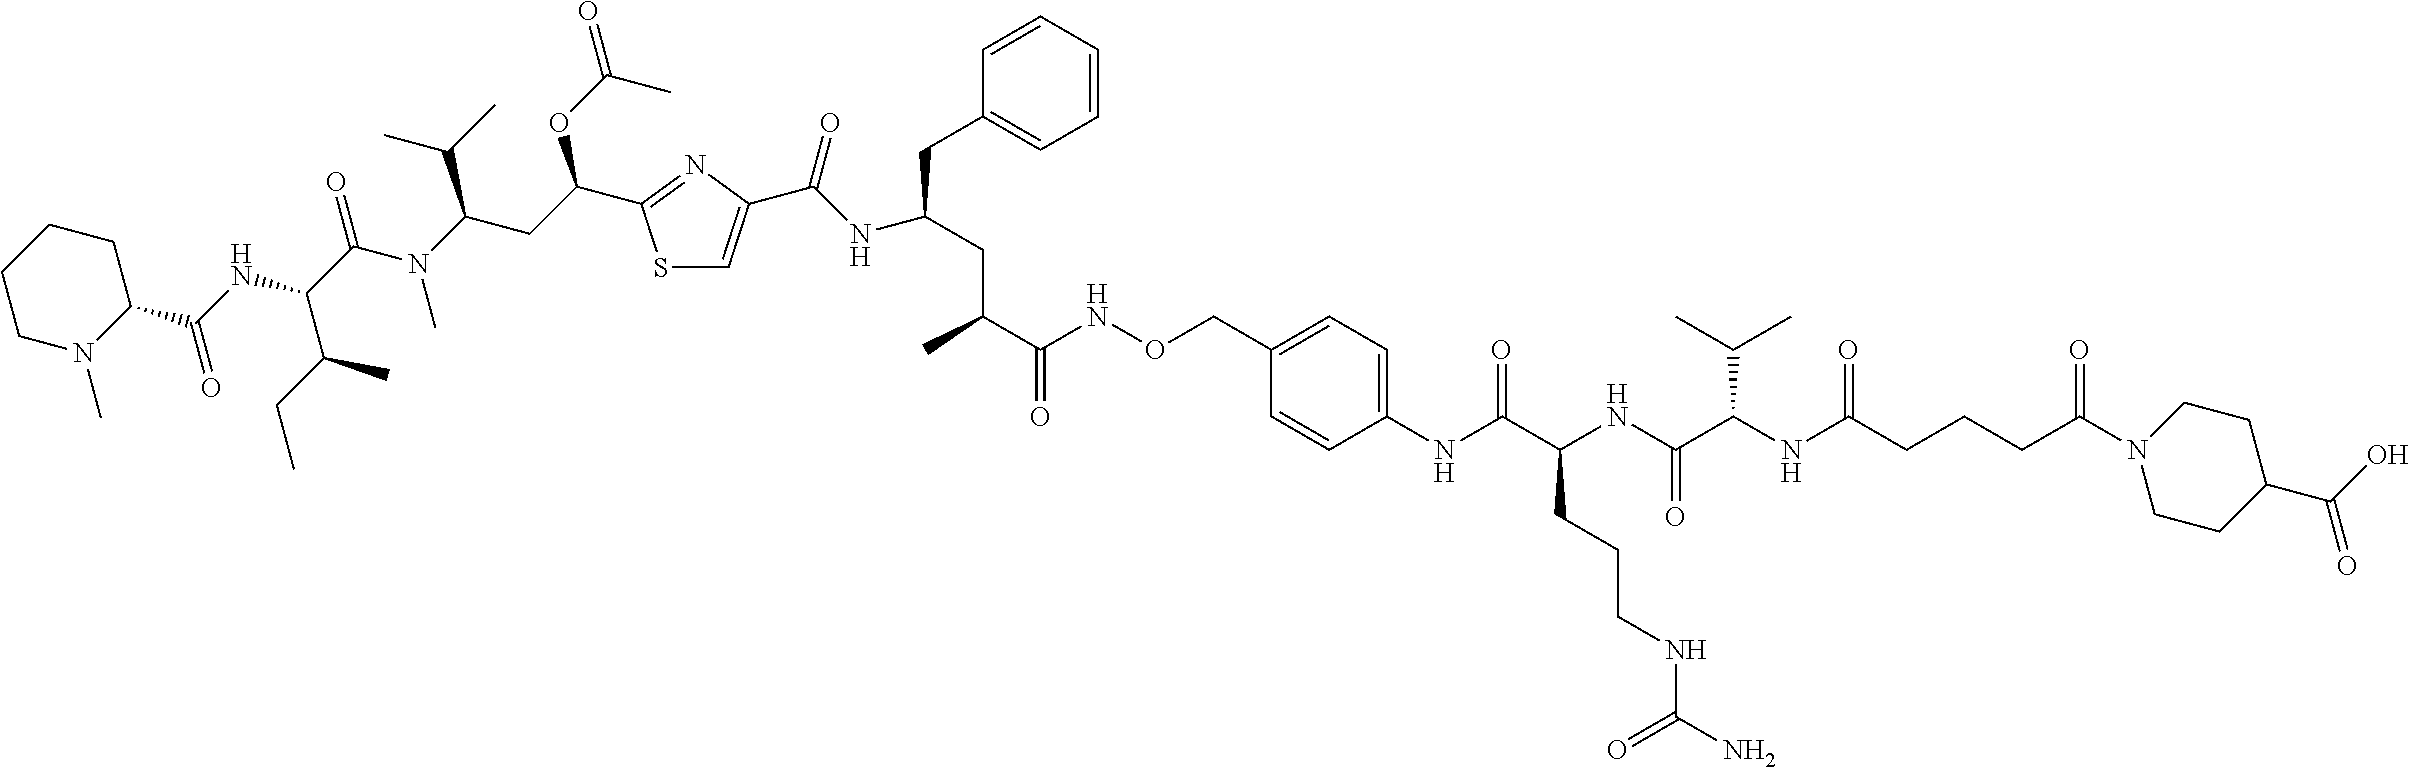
C1CN(C)C(C(NC(C(N(C(CC(OC(=O)C)C2=NC(C(NC(CC(C(NOCC3=CC=C(NC(C(NC(C(NC(CCCC(N4CCC(C(O)=O)CC4)=O)=O)C(C)C)=O)CCCNC(N)=O)=O)C=C3)=O)C)CC3=CC=CC=C3)=O)=CS2)C(C)C)C)=O)C(CC)C)=O)CC1
